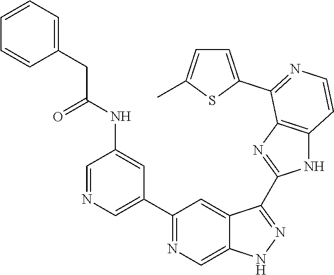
C1=NC=C(C2=NC=C3C(=C2)C(C2=NC4=C(N2)C=CN=C4C2=CC=C(C)S2)=NN3)C=C1NC(CC1=CC=CC=C1)=O
